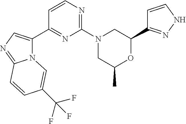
N12C(C3=NC(N4CC(C)OC(C5=NNC=C5)C4)=NC=C3)=CN=C1C=CC(C(F)(F)F)=C2
